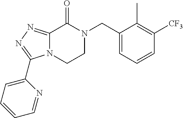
C12=NN=C(C3=CC=CC=N3)N1CCN(CC1=CC=CC([CF3])=C1C)C2=O
